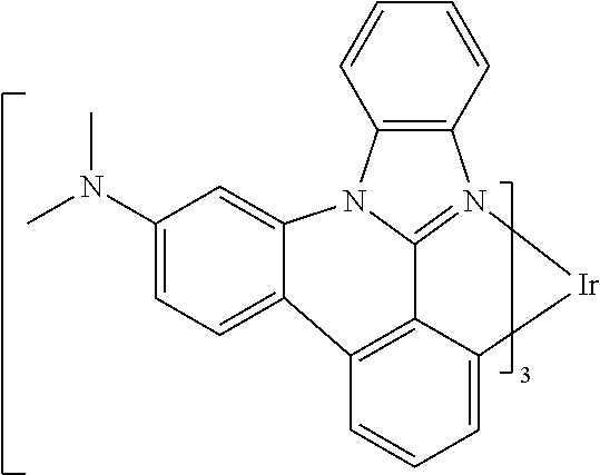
C1(N(C)C)=CC=C2C3=C4C5=N(C6=C(N5C2=C1)C=CC=C6)[Ir]C4=CC=C3
